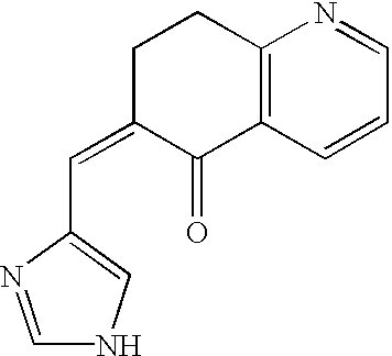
C1=NC(C=C2C(=O)C3=C(CC2)N=CC=C3)=CN1
